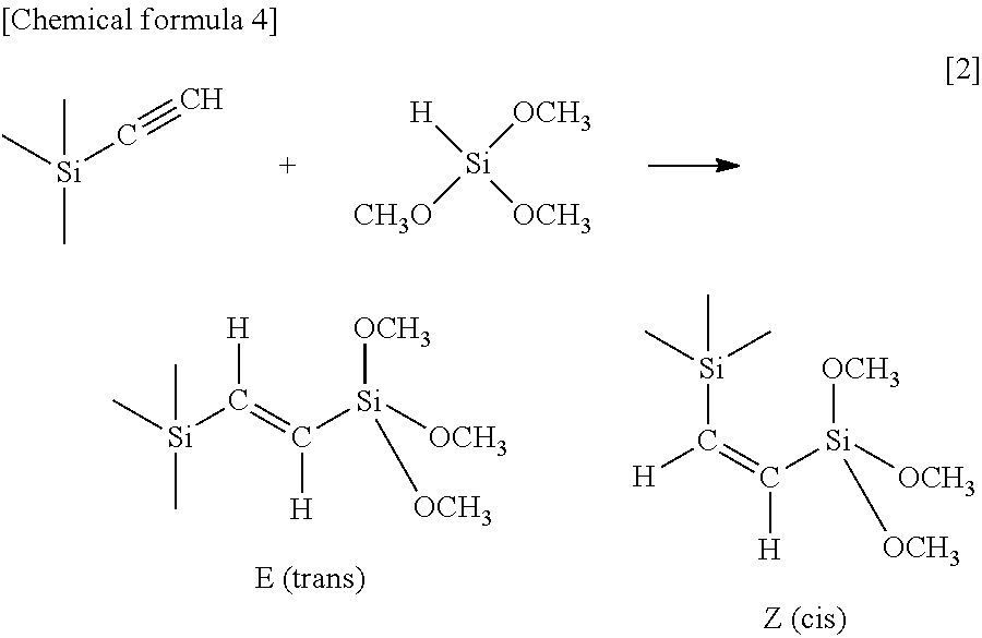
C[Si](C)(C)C#C.[H][Si]([OCH3])([CH3O])[OCH3].C[Si](C)(C)C([H])=C([H])[Si]([OCH3])([OCH3])[OCH3].[H]C([Si](C)(C)C)=C([H])[Si]([OCH3])([OCH3])[OCH3]
